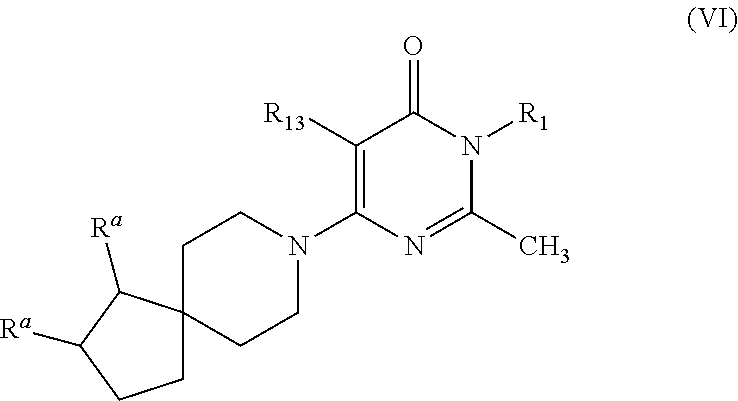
C1([R13])=C(N2CCC3(CC2)CCC([Ra])C3[Ra])N=C(C)N([R1])C1=O
